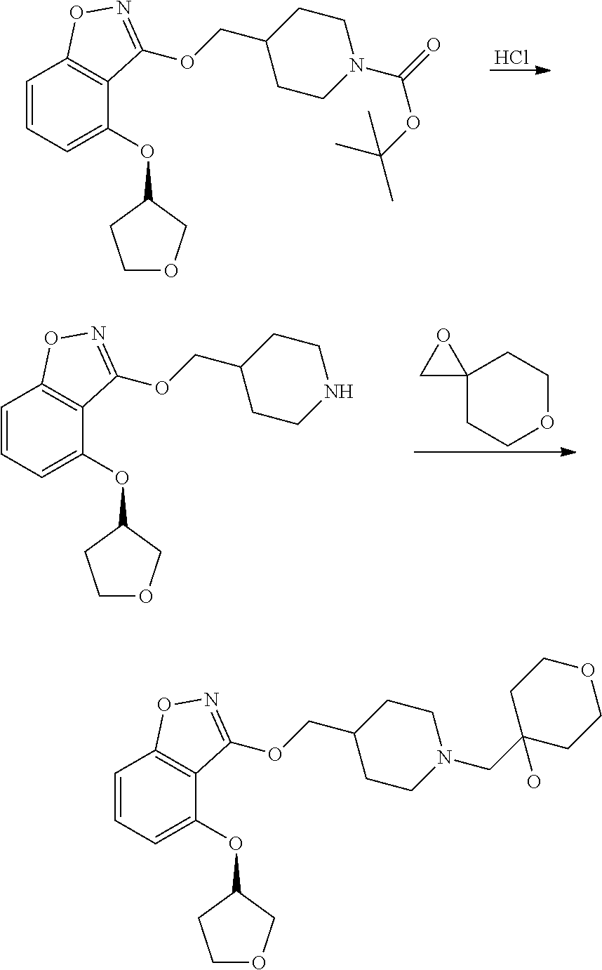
C1=CC=C(OC2CCOC2)C2=C1ON=C2OCC1CCN(C(=O)OC(C)(C)C)CC1.Cl.C1=CC=C(OC2CCOC2)C2=C1ON=C2OCC1CCNCC1.C12(CCOCC1)OC2.C1=CC=C(OC2CCOC2)C2=C1ON=C2OCC1CCN(CC2(O)CCOCC2)CC1
